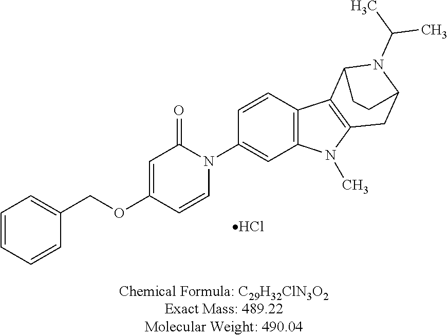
C1=CC=CC(COC2=CC(=O)N(C3=CC4=C(C=C3)C3=C(N4C)CC4N(C(C)C)C3CC4)C=C2)=C1.Cl
